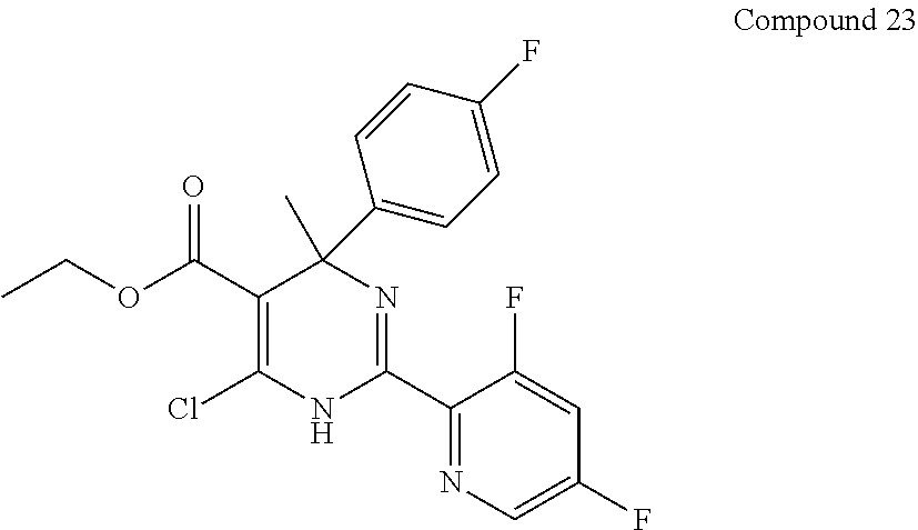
CC1(C2=CC=C(F)C=C2)C(C(OCC)=O)=C(Cl)NC(C2=NC=C(F)C=C2F)=N1
